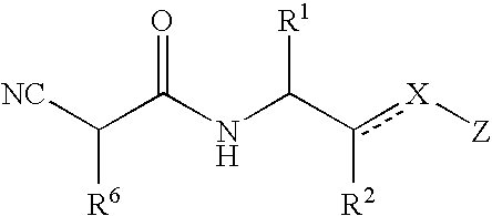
[NC]C(C(NC(c([X][Z])[R2])[R1])=O)[R6]
